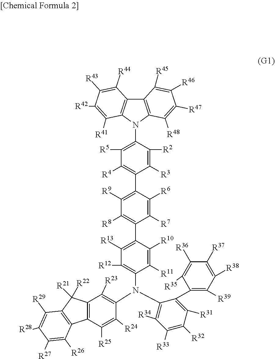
C1([R3])=C([R2])C(N2C3=C(C([R45])=C([R46])C([R47])=C3[R48])C3=C2C([R41])=C([R42])C([R43])=C3[R44])=C([R5])C([R4])=C1C1=C([R9])C([R8])=C(C2=C([R13])C([R12])=C(N(C3=C([R23])C4=C(C([R25])=C3[R24])C3=C(C4([R21])[R22])C([R29])=C([R28])C([R27])=C3[R26])C3=C([R34])C([R33])=C([R32])C([R31])=C3C3=C([R39])C([R38])=C([R37])C([R36])=C3[R35])C([R11])=C2[R10])C([R7])=C1[R6]
